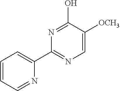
N1=C(C2=CC=CC=N2)N=C(O)C([OCH3])=C1
